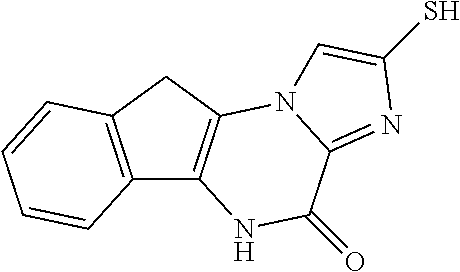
C12=C(CC3=C1NC(=O)C1=NC(S)=CN31)C=CC=C2
